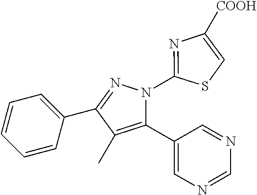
C1=CC=C(C2=NN(C3=NC([COOH])=CS3)C(C3=CN=CN=C3)=C2C)C=C1
